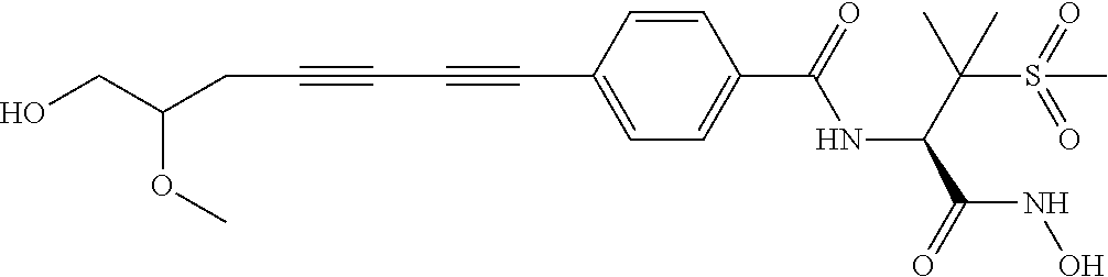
OCC(CC#CC#CC1=CC=C(C(=O)NC(C(S(=O)(=O)C)(C)C)C(=O)NO)C=C1)OC
